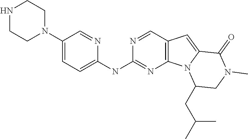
C1(CC(C)C)CN(C)C(=O)C2=CC3=C(N12)N=C(NC1=CC=C(N2CCNCC2)C=N1)N=C3
